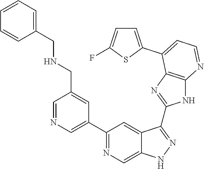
C1=NC=C(C2=NC=C3C(=C2)C(C2=NC4=C(N2)N=CC=C4C2=CC=C(F)S2)=NN3)C=C1CNCC1=CC=CC=C1
